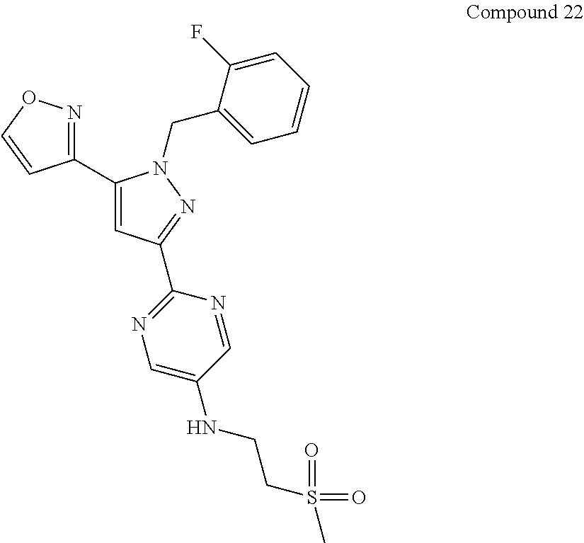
C1(C2=CC(C3=NC=C(NCCS(=O)(C)=O)C=N3)=NN2CC2=CC=CC=C2F)=NOC=C1
